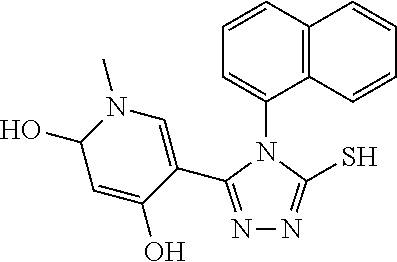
N1=C(C2=CN(C)C(O)C=C2O)N(C2=CC=CC3=C2C=CC=C3)C(S)=N1
